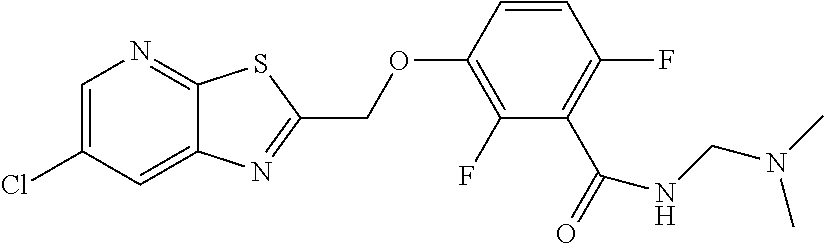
C12=CC(Cl)=CN=C1SC(COC1=C(F)C(C(=O)NCN(C)C)=C(F)C=C1)=N2
